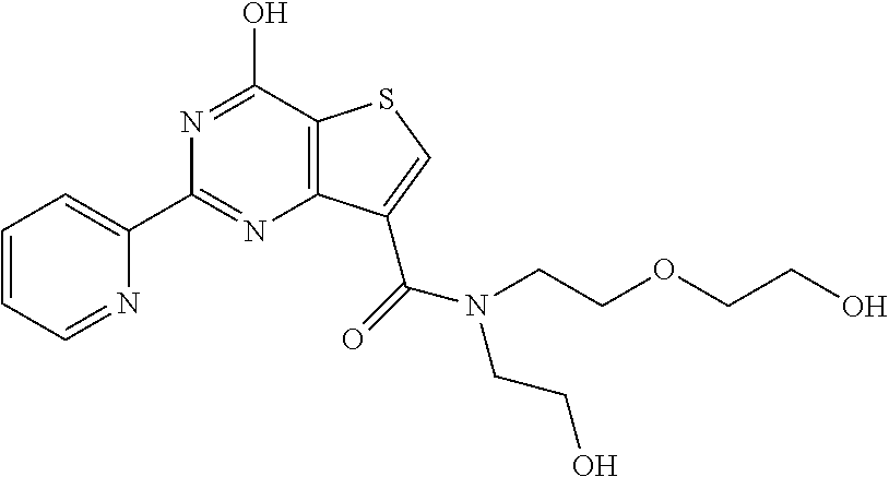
C1(C2=CC=CC=N2)=NC2=C(C(O)=N1)SC=C2C(=O)N(CCO)CCOCCO
